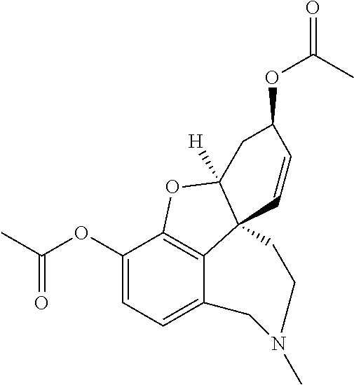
C1(OC(C)=O)=CC=C2C3=C1OC1([H])C3(C=CC(OC(=O)C)C1)CCN(C)C2
